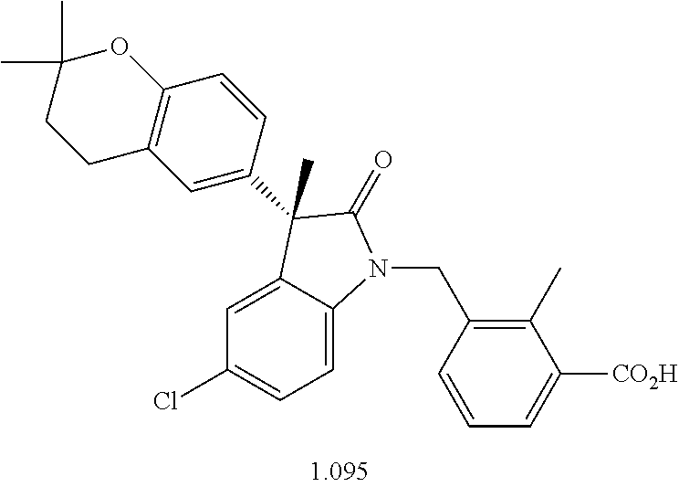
C1=C2C(=CC=C1Cl)N(CC1=C(C)C([CO2H])=CC=C1)C(=O)C2(C)C1=CC2=C(C=C1)OC(C)(C)CC2
